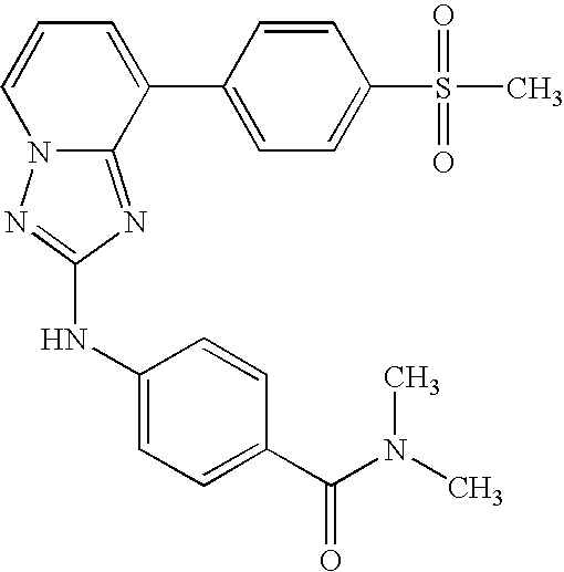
C1=CC=C(C2=CC=C(S(=O)(=O)C)C=C2)C2=NC(NC3=CC=C(C(N(C)C)=O)C=C3)=NN12
